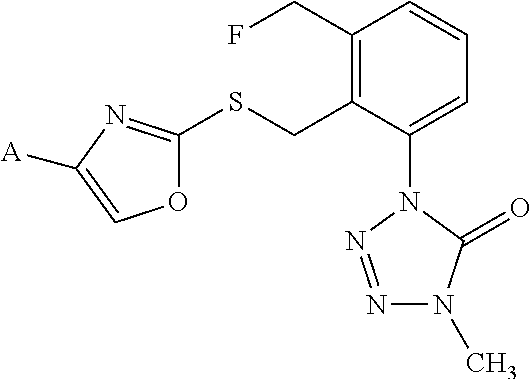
C1(CF)=C(CSC2=NC([A])=CO2)C(N2N=NN(C)C2=O)=CC=C1
